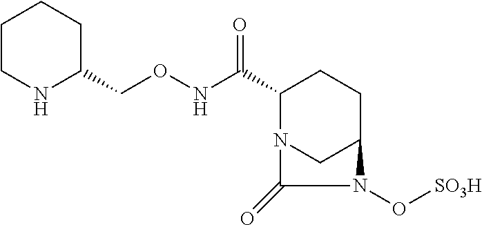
C1(C(NOCC2CCCCN2)=O)N2CC(CC1)N(O[SO3H])C2=O
